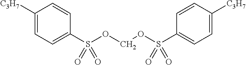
C1([C3H7])=CC=C(S(OCOS(C2=CC=C([C3H7])C=C2)(=O)=O)(=O)=O)C=C1
